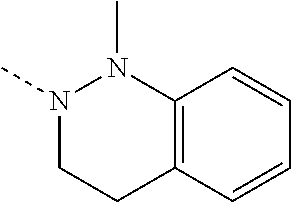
N1(C)CCC2=C(N1C)C=CC=C2
